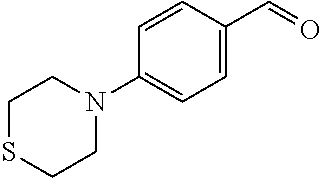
C1SCCN(C2=CC=C(C=O)C=C2)C1
